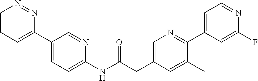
C1=CC=C(C2=CC=C(NC(CC3=CN=C(C4=CC=NC(F)=C4)C(C)=C3)=O)N=C2)N=N1
